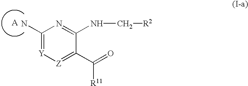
C1(N)=[Y][Z]=C(C(=O)[R11])C(NC[R2])=N1.[A]
